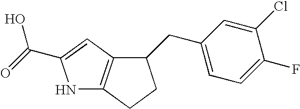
N1C2=C(C=C1C(=O)O)C(CC1=CC=C(F)C(Cl)=C1)CC2
